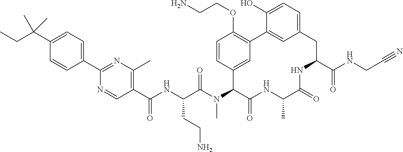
C1(C(CC)(C)C)=CC=C(C2=NC(C)=C(C(NC(C(N(C3C(=O)NC(C)C(=O)NC(C(NCC#N)=O)CC4=CC=C(O)C(=C4)C4=C(OCCN)C=CC3=C4)C)=O)CCN)=O)C=N2)C=C1
